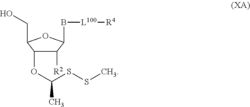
S(C)SC(C)OC1C([R2])C(B[L100][R4])OC1CO
